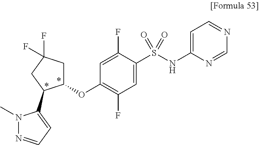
C1C(OC2=C(F)C=C(S(NC3=CC=NC=N3)(=O)=O)C(F)=C2)C(C2=CC=NN2C)CC1(F)F
